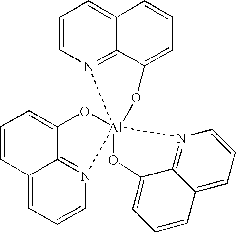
C1=CN2=C3C(=C1)C=CC=C3O[Al]213(N2=C4C(=CC=C2)C=CC=C4O1)OC1=CC=CC2=CC=CN3=C21
